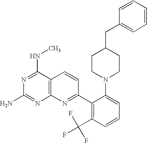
N1=C(NC)C2=C(N=C1N)N=C(C1=C(C(F)(F)F)C=CC=C1N1CCC(CC3=CC=CC=C3)CC1)C=C2
